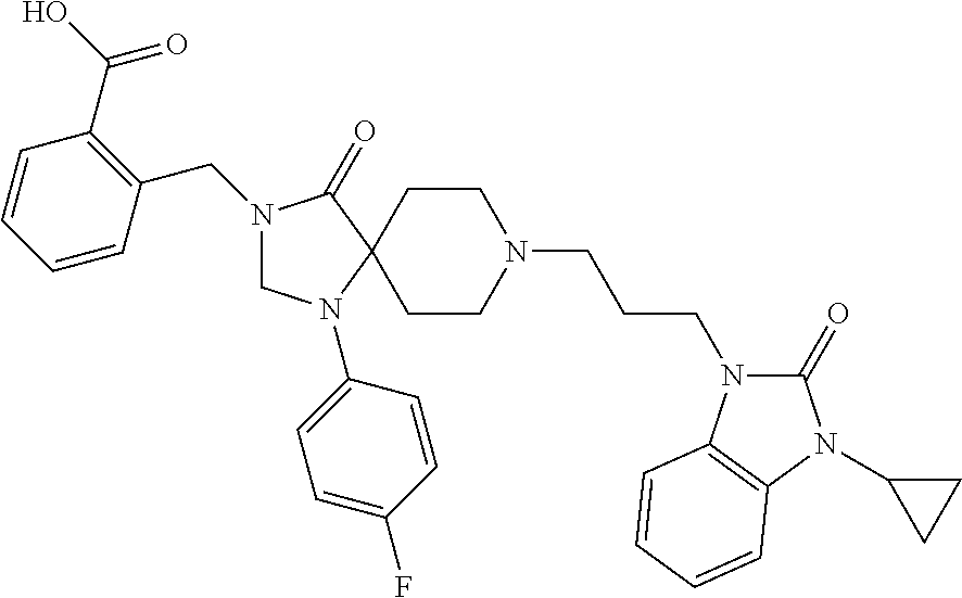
C1N(C2=CC=C(F)C=C2)C2(C(=O)N1CC1=C(C(O)=O)C=CC=C1)CCN(CCCN1C(=O)N(C3CC3)C3=C1C=CC=C3)CC2
